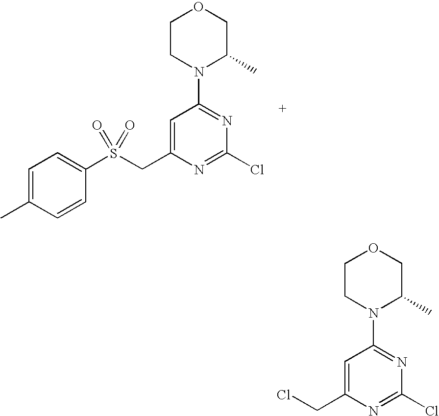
C1=C(C)C=CC(S(CC2=CC(N3C(C)COCC3)=NC(Cl)=N2)(=O)=O)=C1.ClCC1=CC(N2C(C)COCC2)=NC(Cl)=N1
